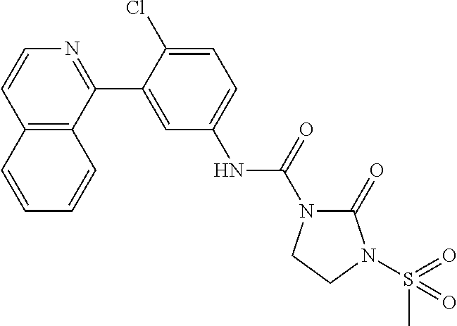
C12=C(C(C3=CC(NC(=O)N4C(=O)N(S(C)(=O)=O)CC4)=CC=C3Cl)=NC=C1)C=CC=C2
